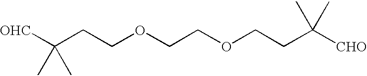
[OHC]C(CCOCCOCCC([CHO])(C)C)(C)C
